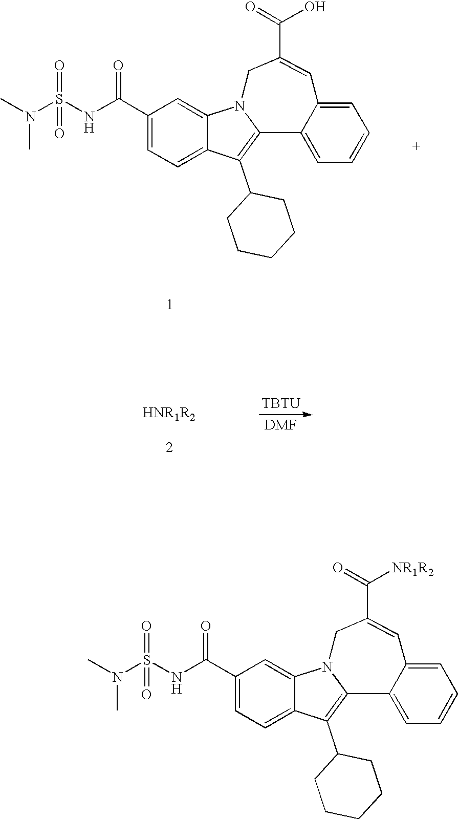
C1(C(=O)NS(N(C)C)(=O)=O)=CC=C2C(=C1)N1C(=C2C2CCCCC2)C2=CC=CC=C2C=C(C(=O)[NR1R2])C1.C1(C(=O)NS(N(C)C)(=O)=O)=CC=C2C(=C1)N1C(=C2C2CCCCC2)C2=CC=CC=C2C=C(C(=O)O)C1.[TBTU]
